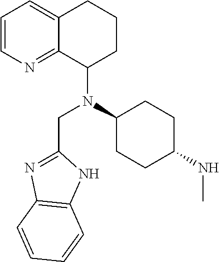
C1=CN=C2C(=C1)CCCC2N(C1CCC(NC)CC1)CC1=NC2=C(N1)C=CC=C2
